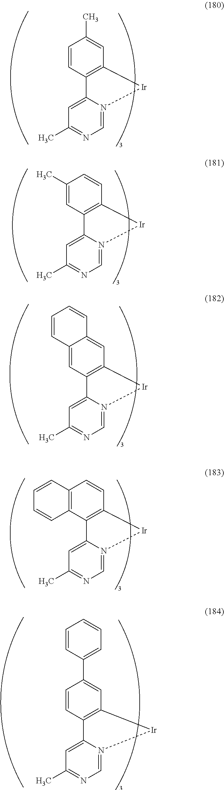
C1=N2C(=CC(C)=N1)C1=C(C=C(C)C=C1)[Ir]2.C1=N2C(=CC(C)=N1)C1=C(C=CC(C)=C1)[Ir]2.C1=N2C(=CC(C)=N1)C1=C(C=C3C(=C1)C=CC=C3)[Ir]2.C1=N2C(=CC(C)=N1)C1=C(C=CC3=C1C=CC=C3)[Ir]2.C1=N2C(=CC(C)=N1)C1=C(C=C(C3=CC=CC=C3)C=C1)[Ir]2
